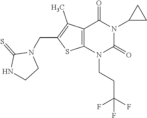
C12=C(N(CCC(F)(F)F)C(=O)N(C3CC3)C1=O)SC(CN1C(=S)NCC1)=C2C
